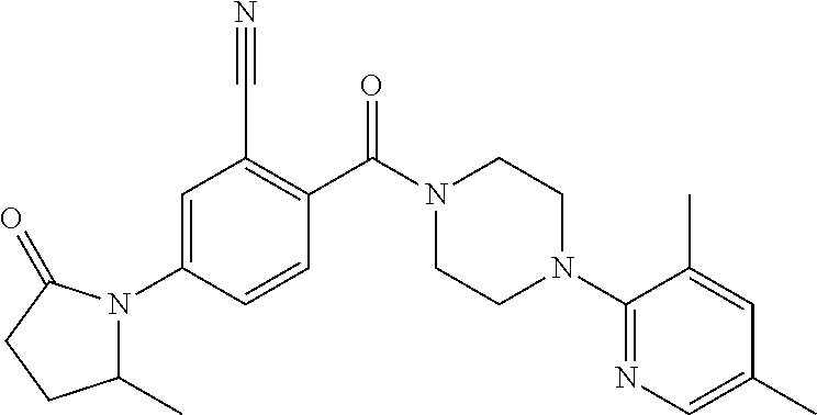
C1=C(N2C(C)CCC2=O)C=CC(C(N2CCN(C3=NC=C(C)C=C3C)CC2)=O)=C1C#N
